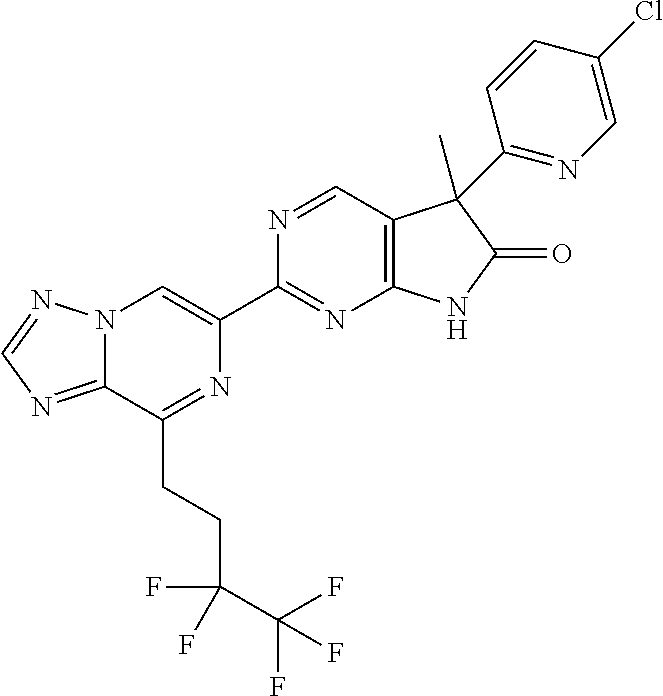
C12=NC=NN1C=C(C1=NC3=C(C=N1)C(C)(C1=NC=C(Cl)C=C1)C(=O)N3)N=C2CCC(C(F)(F)F)(F)F
